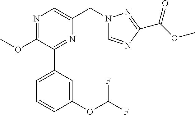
C1(OC)=NC=C(CN2C=NC(C(OC)=O)=N2)N=C1C1=CC=CC(OC(F)F)=C1
